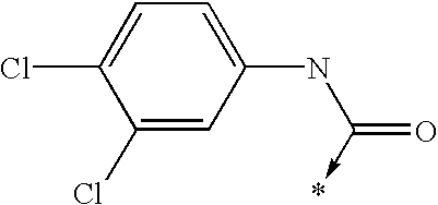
C1(Cl)=CC(NC(=O)->*)=CC=C1Cl
